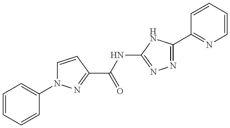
C1=CC(C(NC2=NN=C(C3=NC=CC=C3)N2)=O)=NN1C1=CC=CC=C1
